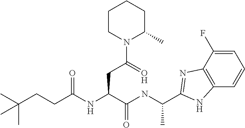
C(C(NC(C(NC(C)C1=NC2=C(C=CC=C2F)N1)=O)CC(N1C(C)CCCC1)=O)=O)CC(C)(C)C
